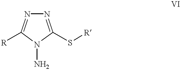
N1=C(S[R])N(N)C([R])=N1
